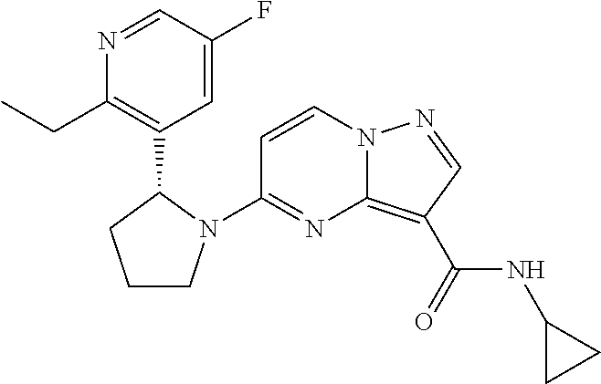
C1=CN2C(=C(C(NC3CC3)=O)C=N2)N=C1N1CCCC1C1=C(CC)N=CC(F)=C1
